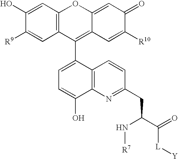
C12=C(C=C(O)C([R9])=C1)OC1=CC(=O)C([R10])=CC1=C2C1=CC=C(O)C2=C1C=CC(CC(N[R7])C([L][Y])=O)=N2
